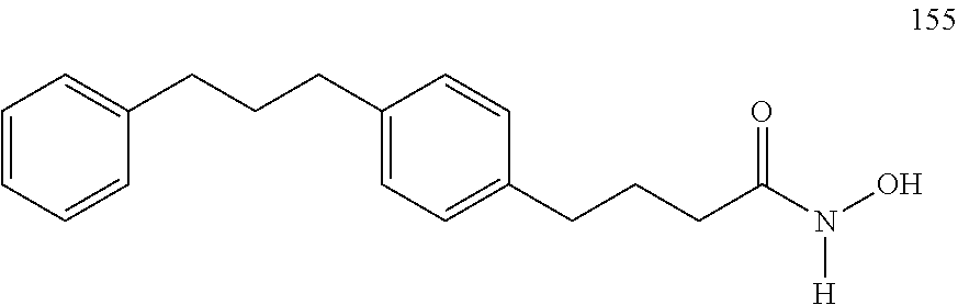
C(CC1=CC=C(CCCC2=CC=CC=C2)C=C1)CC(N(O)[H])=O
